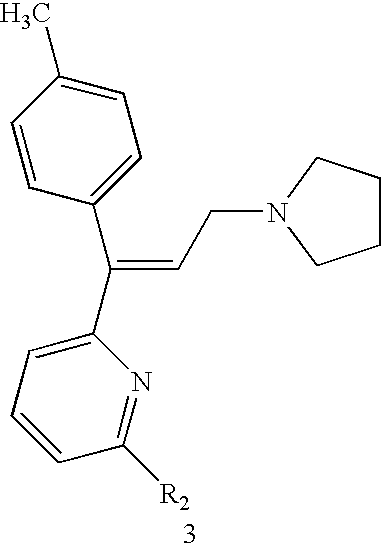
C1=CC=C(C(=CCN2CCCC2)C2=CC=C(C)C=C2)N=C1[R2]
